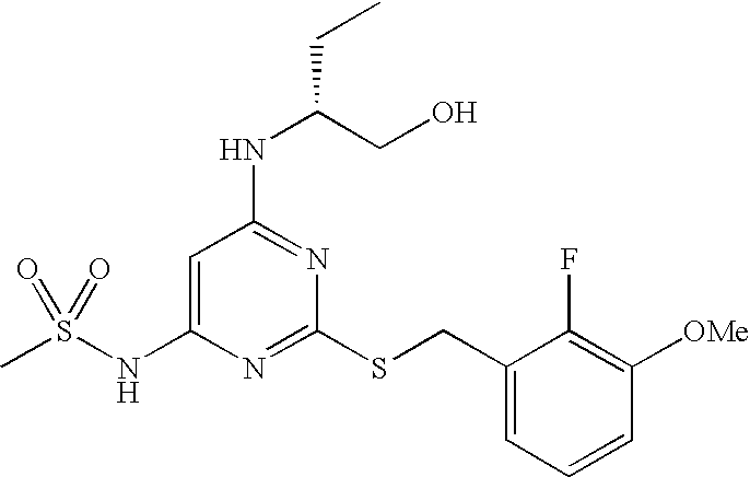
C1=C(NS(C)(=O)=O)N=C(SCC2=CC=CC([OMe])=C2F)N=C1NC(CO)CC
